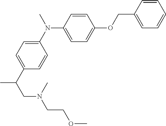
CN(C1=CC=C(C(CN(CCOC)C)C)C=C1)C1=CC=C(OCC2=CC=CC=C2)C=C1
